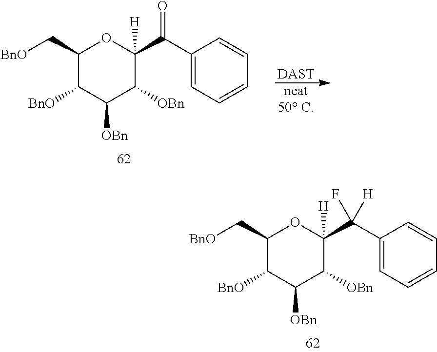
C1(C[BnO])C([BnO])C([OBn])C([OBn])C(C(C2=CC=CC=C2)(F)[H])([H])O1.C1(C[BnO])C([BnO])C([OBn])C([OBn])C(C(C2=CC=CC=C2)=O)([H])O1.[DAST].[neat50 C]
